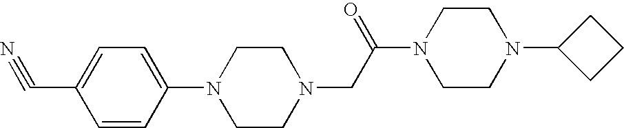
C1CN(CC(N2CCN(C3CCC3)CC2)=O)CCN1C1=CC=C(C#N)C=C1
